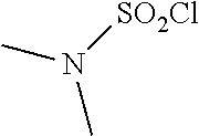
N([SO2Cl])(C)C
